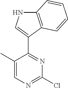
C1(C)=CN=C(Cl)N=C1C1=CNC2=C1C=CC=C2
